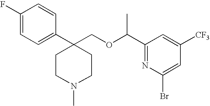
C1(F)=CC=C(C2(COC(C3=NC(Br)=CC([CF3])=C3)C)CCN(C)CC2)C=C1
